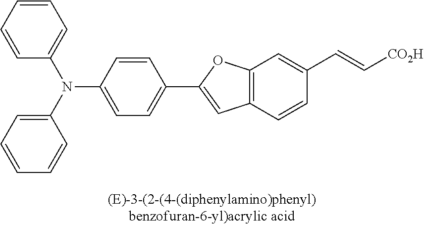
C1=CC=CC=C1N(C1=CC=CC=C1)C1=CC=C(C2=CC3=C(O2)C=C(C=C[CO2H])C=C3)C=C1
